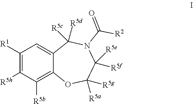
C1([R1])=C([R5h])C([R5b])=C2C(=C1)C([R5d])([R5c])N(C(=O)[R2])C([R5f])([R5e])C([R5a])([R5g])O2
